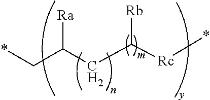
*CC(CC([Rc]*)[Rb])[Ra]
